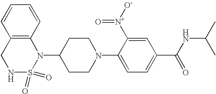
C1CC(N2C3=C(CNS2(=O)=O)C=CC=C3)CCN1C1=CC=C(C(NC(C)C)=O)C=C1[N+](=O)[O-]
